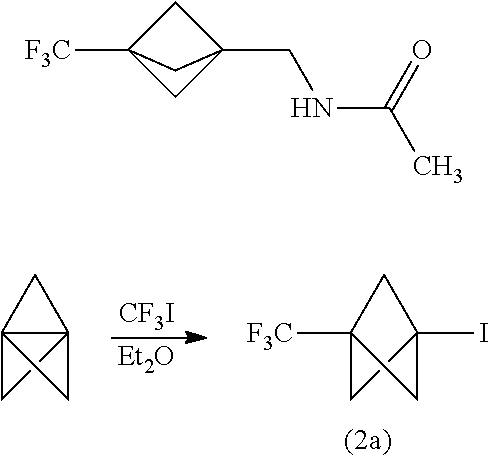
C1C2(CNC(C)=O)CC1([F3C])C2.[Et2O].[CF3I].C12([F3C])CC(I)(C1)C2.C123C(C1)(C2)C3
